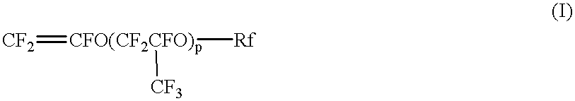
[CF2]=[CFO(CF2CFO)p]([Rf])[CF3]
